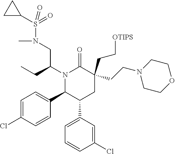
S(N(CC(N1C(C2=CC=C(Cl)C=C2)C(C2=CC=CC(Cl)=C2)CC(CC[OTIPS])(CCN2CCOCC2)C1=O)CC)C)(C1CC1)(=O)=O
